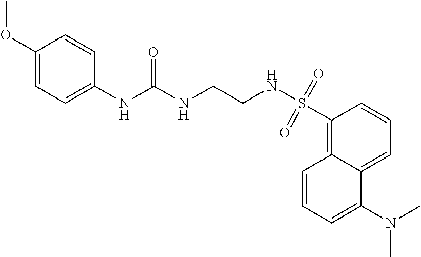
C12=CC=CC(S(NCCNC(NC3=CC=C(OC)C=C3)=O)(=O)=O)=C1C=CC=C2N(C)C
